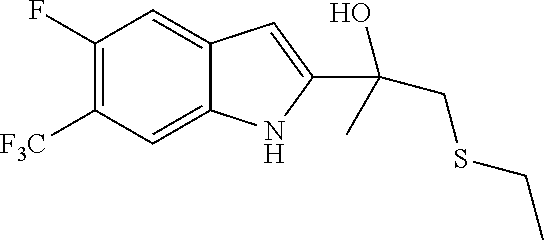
C1(F)=C([F3C])C=C2C(=C1)C=C(C(O)(C)CSCC)N2
